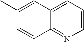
C1(C)=CC2=CC=CN=C2C=C1
